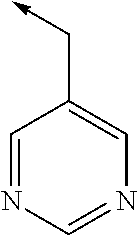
C1=NC=NC=C1C->C
